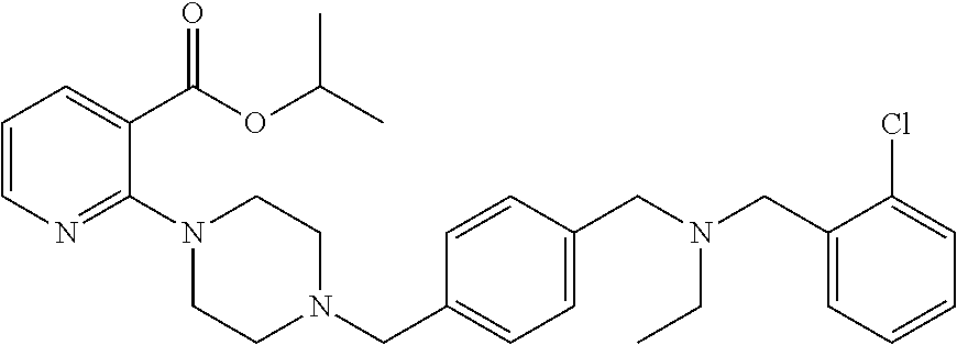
C1=CN=C(N2CCN(CC3=CC=C(CN(CC4=CC=CC=C4Cl)CC)C=C3)CC2)C(C(OC(C)C)=O)=C1
